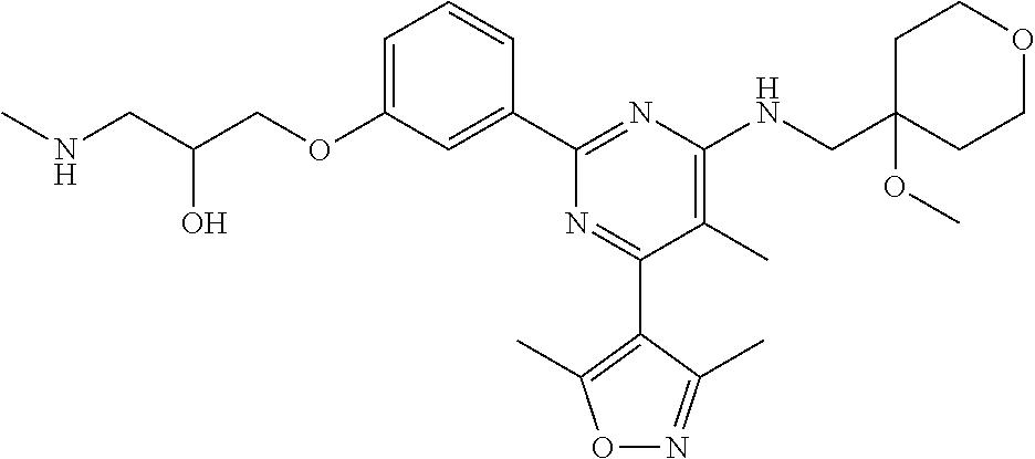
C1=C(OCC(CNC)O)C=C(C2=NC(NCC3(OC)CCOCC3)=C(C)C(C3=C(C)ON=C3C)=N2)C=C1
